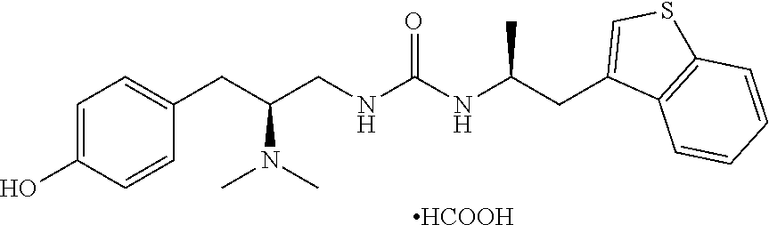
[HCOOH].C1=C(O)C=CC(CC(CNC(NC(CC2=CSC3=C2C=CC=C3)C)=O)N(C)C)=C1
